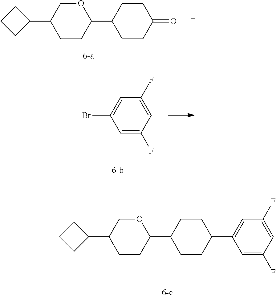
C1CCC1C1CCC(C2CCC(=O)CC2)OC1.C1=C(F)C=C(F)C=C1Br.C1CCC1C1CCC(C2CCC(C3=CC(F)=CC(F)=C3)CC2)OC1
